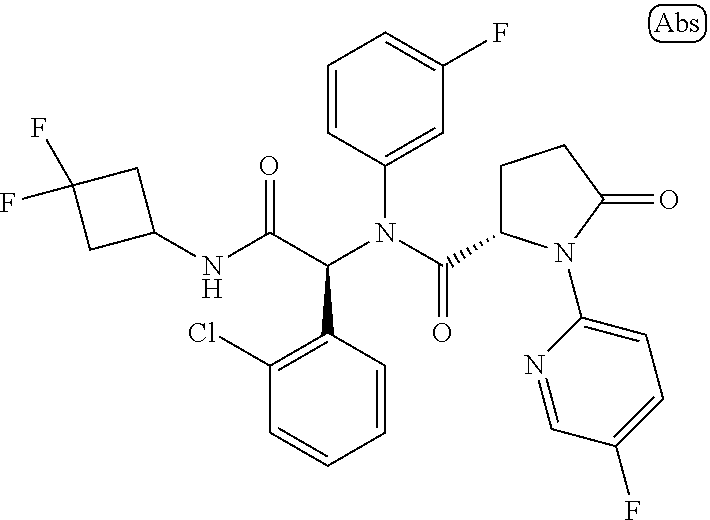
C1=CC(C(C(NC2CC(F)(F)C2)=O)N(C(=O)C2CCC(=O)N2C2=CC=C(F)C=N2)C2=CC(F)=CC=C2)=C(Cl)C=C1
